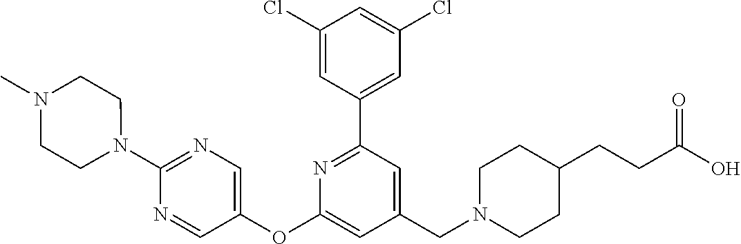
C1(Cl)=CC(C2=NC(OC3=CN=C(N4CCN(C)CC4)N=C3)=CC(CN3CCC(CCC(O)=O)CC3)=C2)=CC(Cl)=C1
